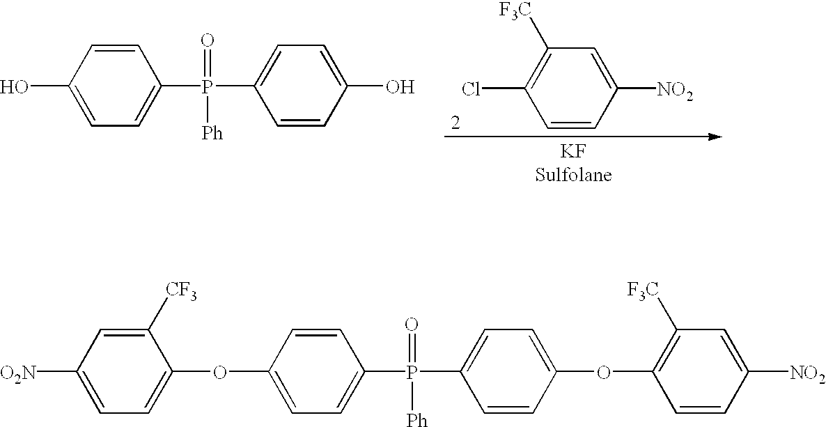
OC1=CC=C(P(C2=CC=C(O)C=C2)([Ph])=O)C=C1.C1([NO2])=CC([F3C])=C(Cl)C=C1.[O2N]C1=CC=C(OC2=CC=C(P(C3=CC=C(OC4=C([F3C])C=C([NO2])C=C4)C=C3)(=O)[Ph])C=C2)C([CF3])=C1
